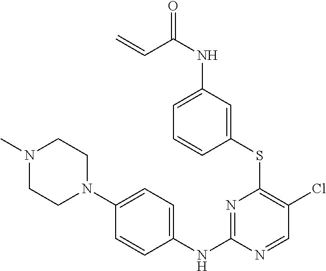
C1(SC2=C(Cl)C=NC(NC3=CC=C(N4CCN(C)CC4)C=C3)=N2)=CC(NC(=O)C=C)=CC=C1
